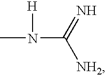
CN([H])C(=N)[NH2]
